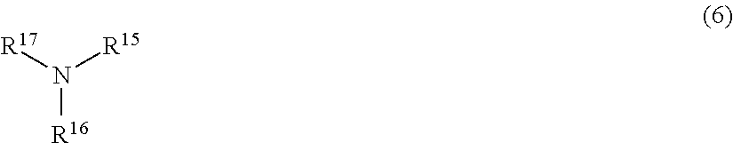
[R17]N([R15])[R16]
